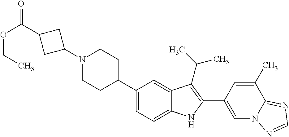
C1(N2CCC(C3=CC=C4C(=C3)C(C(C)C)=C(C3=CN5C(=NC=N5)C(C)=C3)N4)CC2)CC(C(OCC)=O)C1
